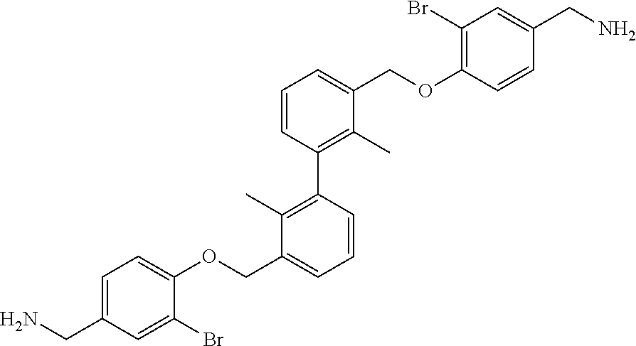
C1=C(CN)C=C(Br)C(OCC2=CC=CC(C3=C(C)C(COC4=C(Br)C=C(CN)C=C4)=CC=C3)=C2C)=C1
